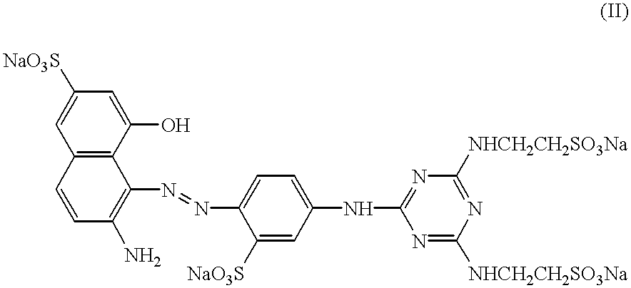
C12=C(C(O)=CC([NaO3S])=C1)C(N=NC1=CC=C(NC3=NC([NHCH2CH2SO3Na])=NC([NHCH2CH2SO3Na])=N3)C=C1[NaO3S])=C(N)C=C2
